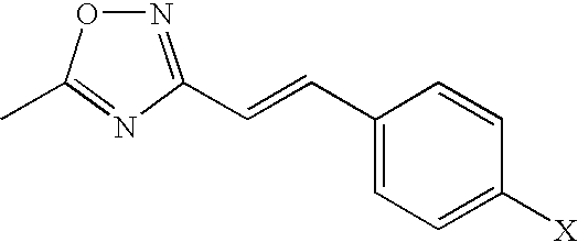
N1=C(C=CC2=CC=C([X])C=C2)N=C(C)O1
